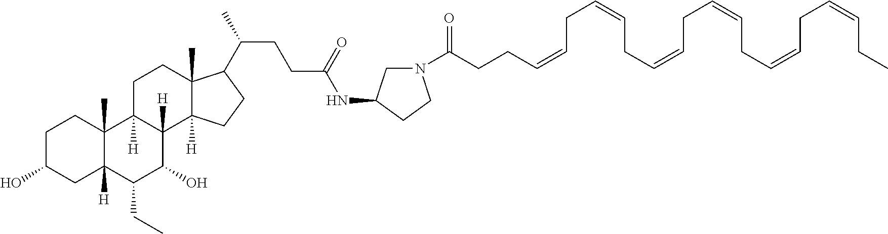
C1C(O)CC2([H])C(C)(C1)C1([H])C([H])(C(O)C2CC)C2([H])C(C)(CC1)C(C(CCC(=O)NC1CN(C(=O)CCC=CCC=CCC=CCC=CCC=CCC=CCC)CC1)C)CC2
